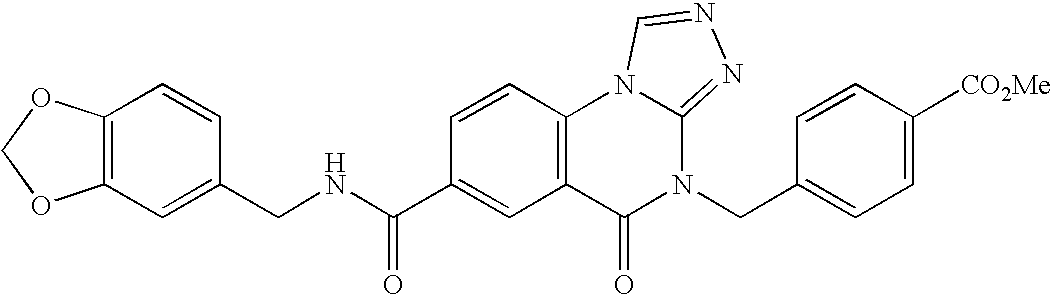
C1(CNC(C2=CC3=C(C=C2)N2C(=NN=C2)N(CC2=CC=C([CO2Me])C=C2)C3=O)=O)=CC2=C(C=C1)OCO2
